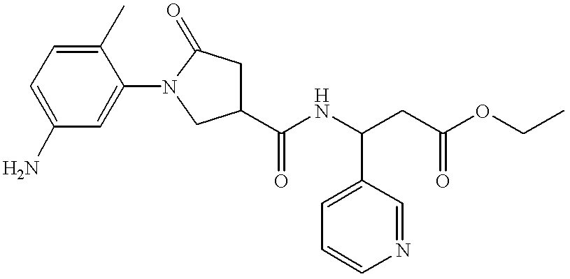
NC1=CC=C(C)C(N2CC(C(NC(C3=CC=CN=C3)CC(OCC)=O)=O)CC2=O)=C1
